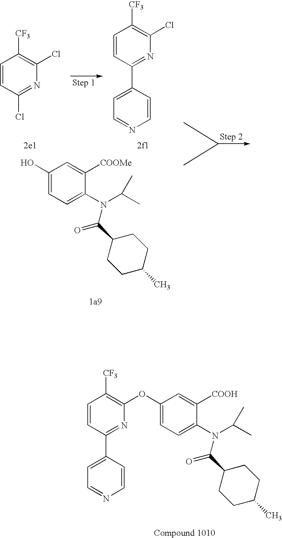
C1(C(N(C(C)C)C2=CC=C(O)C=C2[COOMe])=O)CCC(C)CC1.C1=CC(Cl)=NC(Cl)=C1[CF3].C1=CC(C2=CC=NC=C2)=NC(Cl)=C1[CF3].C1(C(N(C(C)C)C2=CC=C(OC3=C([CF3])C=CC(C4=CC=NC=C4)=N3)C=C2[COOH])=O)CCC(C)CC1
